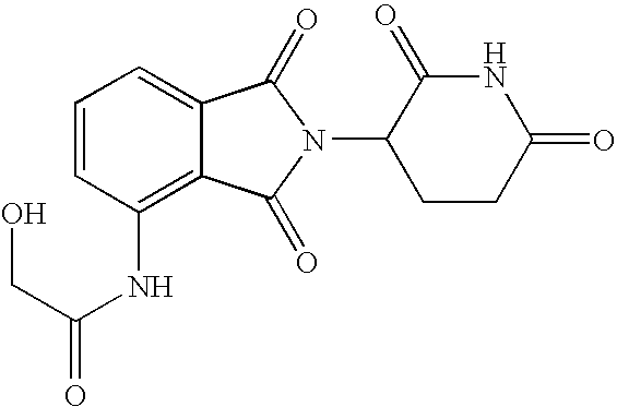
C1=C2C(=C(NC(=O)CO)C=C1)C(=O)N(C1CCC(=O)NC1=O)C2=O
